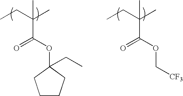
CCC(C)(C(OC[CF3])=O)C.CCC(C)(C)C(OC1(CC)CCCC1)=O
